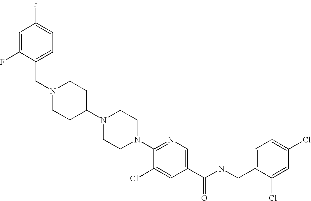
C(N1CCC(N2CCN(C3=NC=C(C(NCC4=CC=C(Cl)C=C4Cl)=O)C=C3Cl)CC2)CC1)C1=CC=C(F)C=C1F
